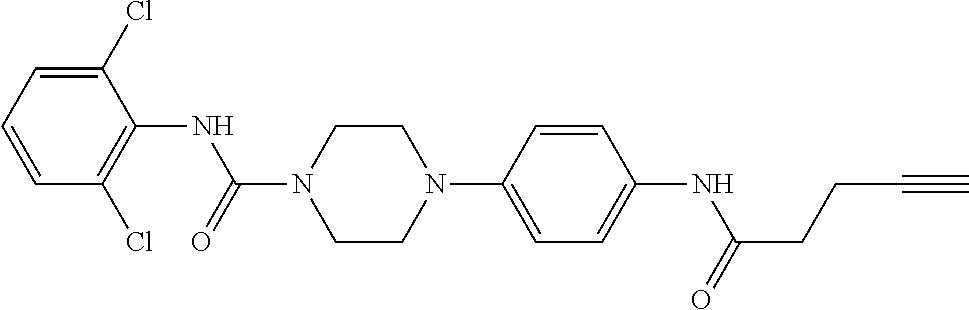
C1(Cl)=CC=CC(Cl)=C1NC(N1CCN(C2=CC=C(NC(CCC#C)=O)C=C2)CC1)=O
